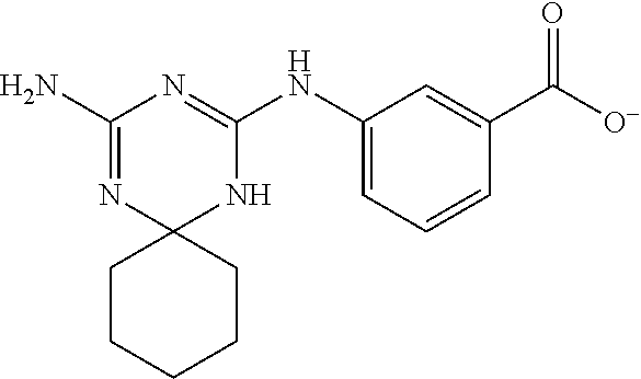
C1(N)=NC2(NC(NC3=CC=CC(C([O-])=O)=C3)=N1)CCCCC2
